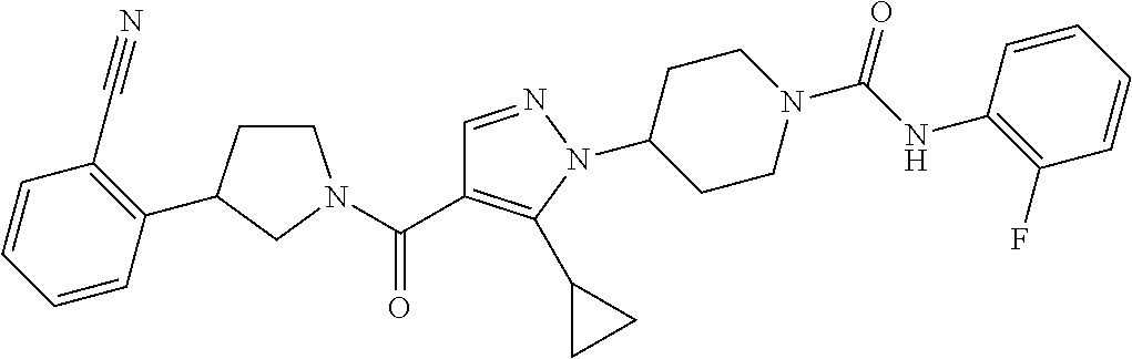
C1CC(C2=C(C#N)C=CC=C2)CN1C(C1=C(C2CC2)N(C2CCN(C(NC3=C(F)C=CC=C3)=O)CC2)N=C1)=O
